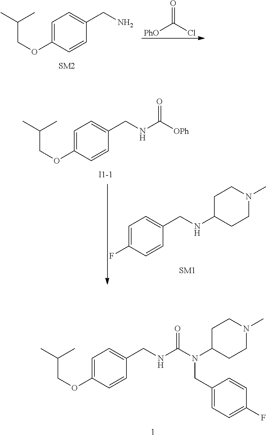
C(C(C)C)OC1=CC=C(CNC(N(C2CCN(C)CC2)CC2=CC=C(F)C=C2)=O)C=C1.O=C(Cl)[PhO].C(C(C)C)OC1=CC=C(CN)C=C1.C1=C(F)C=CC(CNC2CCN(C)CC2)=C1.C(C(C)C)OC1=CC=C(CNC([OPh])=O)C=C1
